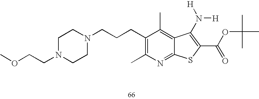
C1(CCCN2CCN(CCOC)CC2)=C(C)N=C2C(=C1C)C(N([H])[H])=C(C(=O)OC(C)(C)C)S2
